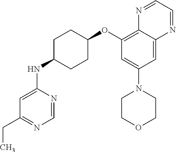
C(C1=NC=NC(NC2CCC(OC3=C4C(=CC(N5CCOCC5)=C3)N=CC=N4)CC2)=C1)C
